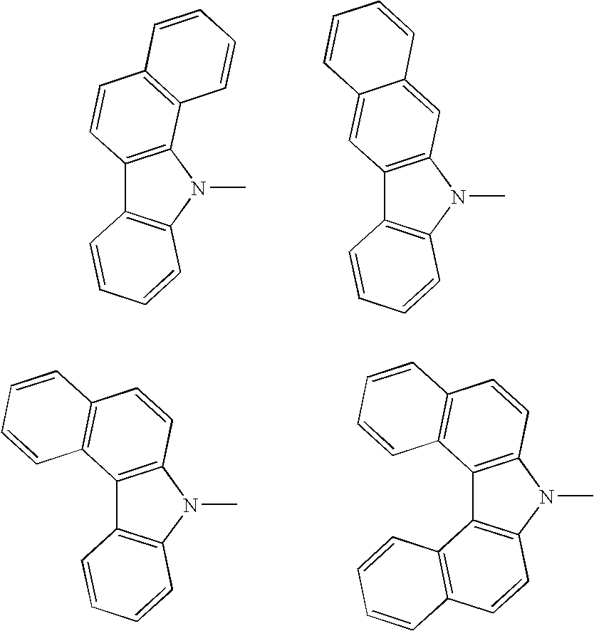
C12=C(N(C)C3=C1C=CC=C3)C1=C(C=C2)C=CC=C1.C12=C(N(C)C3=C1C=CC=C3)C=C1C(=C2)C=CC=C1.C12=C(N(C)C3=C1C=CC=C3)C=CC1=C2C=CC=C1.C12=C(N(C)C3=C1C1=C(C=C3)C=CC=C1)C=CC1=C2C=CC=C1
